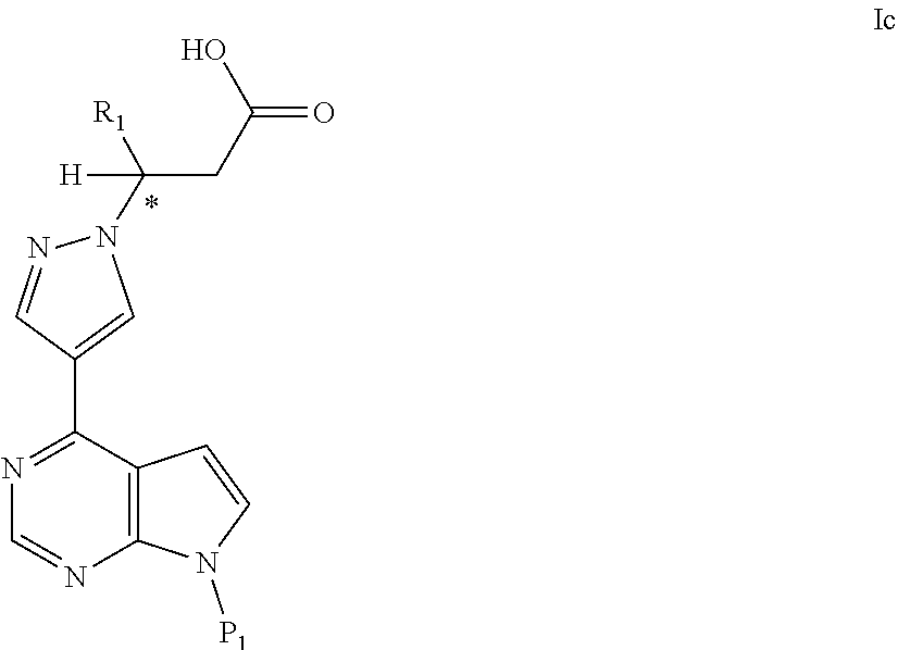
N1=C(C2=CN(C([R1])([H])CC(=O)O)N=C2)C2=C(N=C1)N([P1])C=C2
